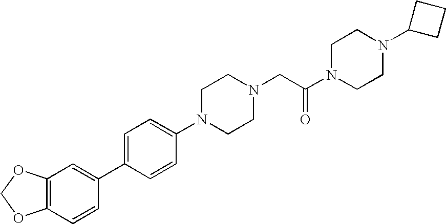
C12=C(C=CC(C3=CC=C(N4CCN(CC(N5CCN(C6CCC6)CC5)=O)CC4)C=C3)=C1)OCO2
